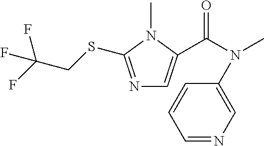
N1=C(SCC(F)(F)F)N(C)C(C(N(C)C2=CN=CC=C2)=O)=C1
